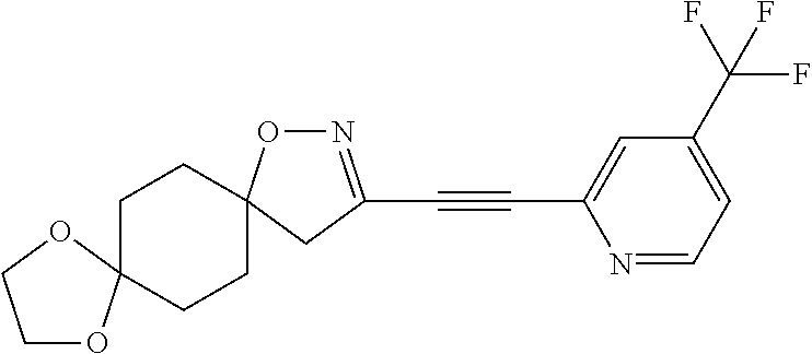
C1CC2(CCC13OCCO3)ON=C(C#CC1=CC(C(F)(F)F)=CC=N1)C2
